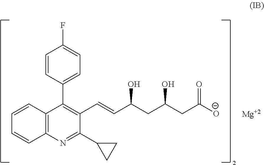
C1=CC(C2=C(C=CC(CC(CC([O-])=O)O)O)C(C3CC3)=NC3=C2C=CC=C3)=CC=C1F.[Mg]
